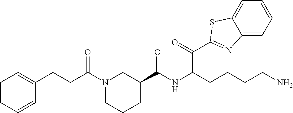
S1C(C(C(CCCCN)NC(=O)C2CCCN(C(CCC3=CC=CC=C3)=O)C2)=O)=NC2=CC=CC=C12
